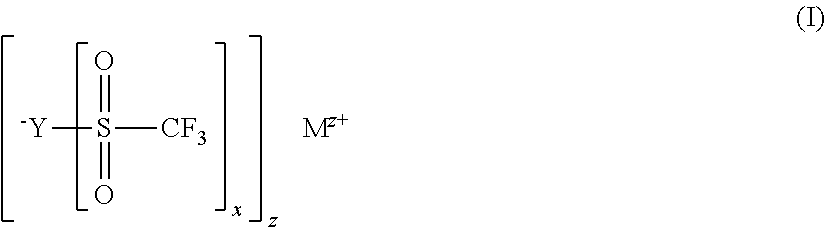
O=S(=O)([CF3])[-Y].[Mz+]
